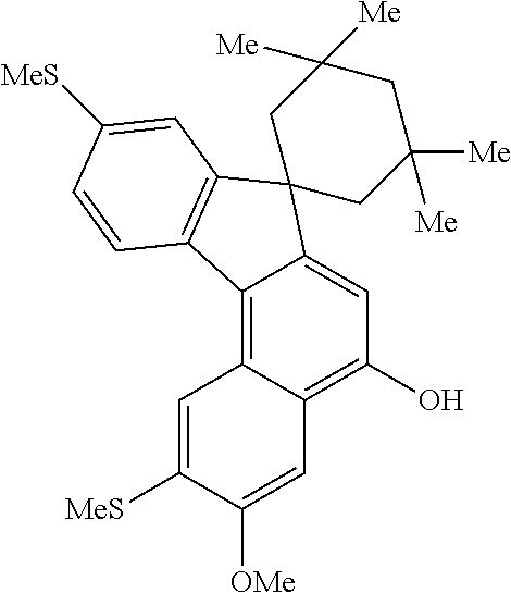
C12=C3C(=C(O)C=C1C1(C4=C2C=CC([MeS])=C4)CC([Me])([Me])CC([Me])([Me])C1)C=C([OMe])C([MeS])=C3
